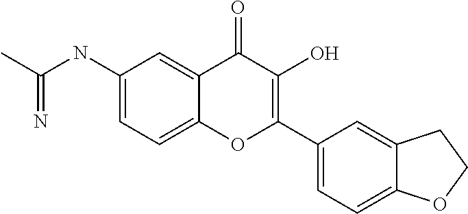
C(NC1=CC=C2C(=C1)C(=O)C(O)=C(C1=CC=C3C(=C1)CCO3)O2)(C)=N
